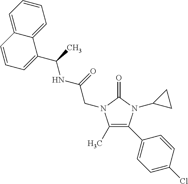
C1(C)=C(C2=CC=C(Cl)C=C2)N(C2CC2)C(=O)N1CC(=O)NC(C)C1=CC=CC2=CC=CC=C12
